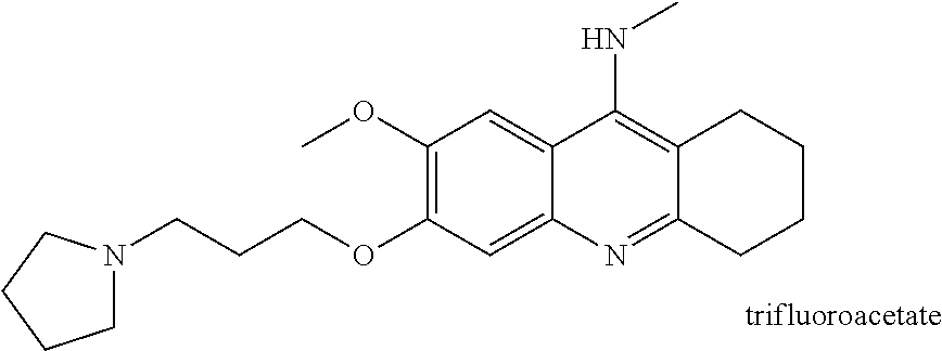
C1(OC)=C(OCCCN2CCCC2)C=C2C(=C1)C(NC)=C1C(=N2)CCCC1
